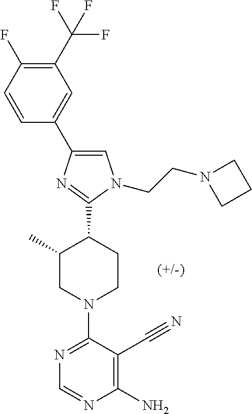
C1(C2=CC(C(F)(F)F)=C(F)C=C2)=CN(CCN2CCC2)C(C2C(C)CN(C3=NC=NC(N)=C3C#N)CC2)=N1
